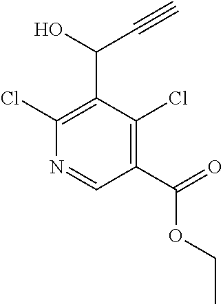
C1(C(=O)OCC)=C(Cl)C(C(O)C#C)=C(Cl)N=C1
